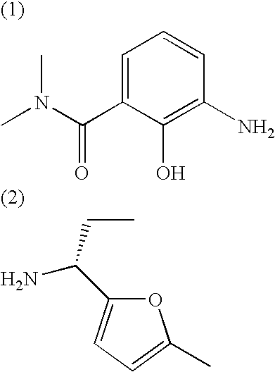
C1=C(C(N(C)C)=O)C(O)=C(N)C=C1.O1C(C(CC)N)=CC=C1C
